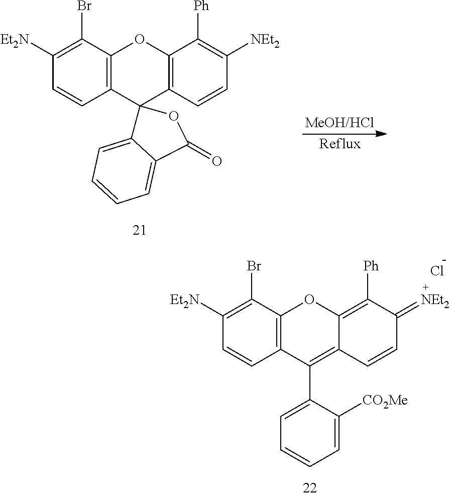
C1([Et2N])=C(Br)C2=C(C=C1)C(C1=CC=CC=C1[CO2Me])=C1C(=C([Ph])C(=[NEt2])C=C1)O2.Cl.C1([Et2N])=C(Br)C2=C(C=C1)C1(C3=C(O2)C([Ph])=C([NEt2])C=C3)C2=CC=CC=C2C(=O)O1
